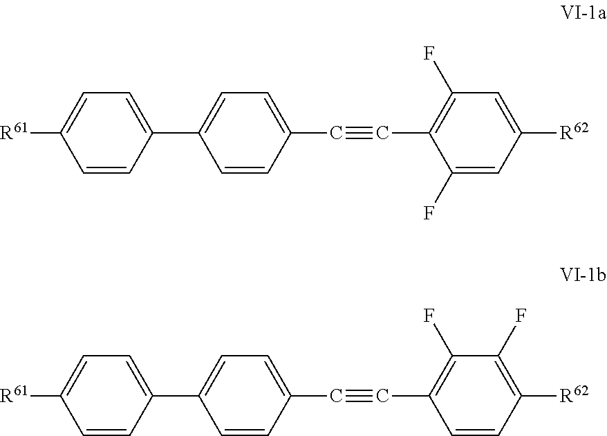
C1=CC(C2=CC=C(C#CC3=C(F)C=C([R62])C=C3F)C=C2)=CC=C1[R61].C1=CC(C2=CC=C(C#CC3=C(F)C(F)=C([R62])C=C3)C=C2)=CC=C1[R61]
